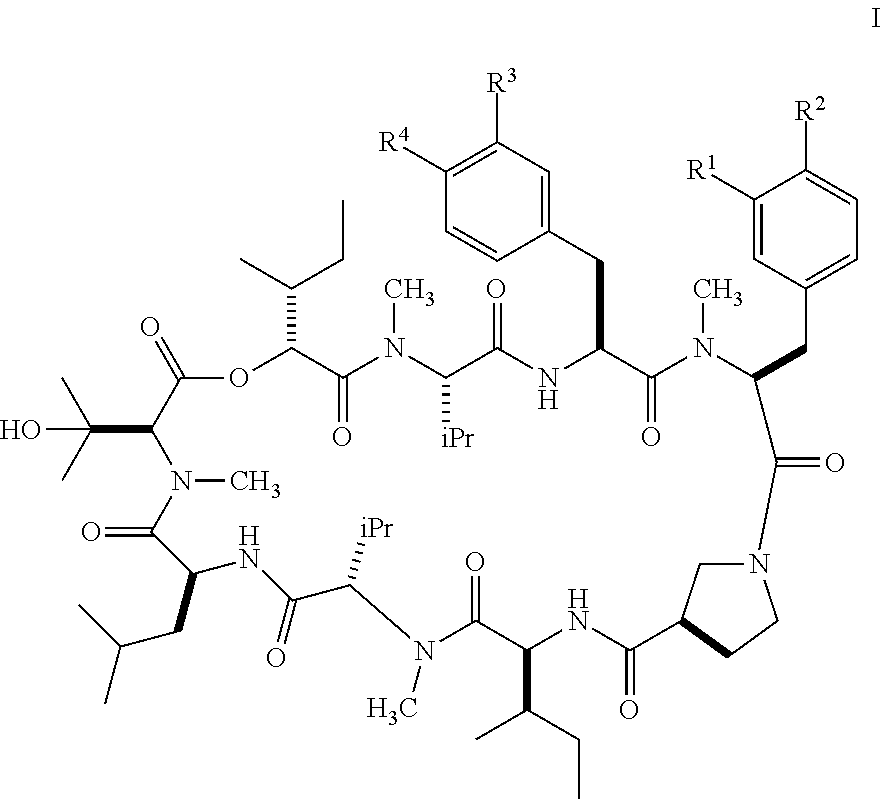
C1=C([R1])C([R2])=CC=C1CC1N(C)C(=O)C(CC2=CC([R3])=C([R4])C=C2)NC(=O)C([iPr])N(C)C(=O)C(C(CC)C)OC(=O)C(C(C)(C)O)N(C)C(=O)C(CC(C)C)NC(=O)C([iPr])N(C)C(=O)C(C(C)CC)NC(=O)C2CN(CC2)C1=O
